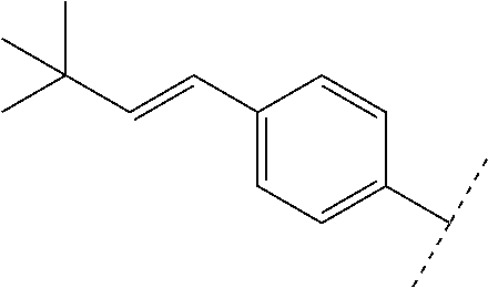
C(=CC(C)(C)C)C1=CC=C(C(C)C)C=C1
